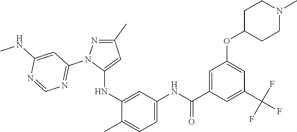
C1(C)=NN(C2=NC=NC(NC)=C2)C(NC2=CC(NC(C3=CC(OC4CCN(C)CC4)=CC(C(F)(F)F)=C3)=O)=CC=C2C)=C1
